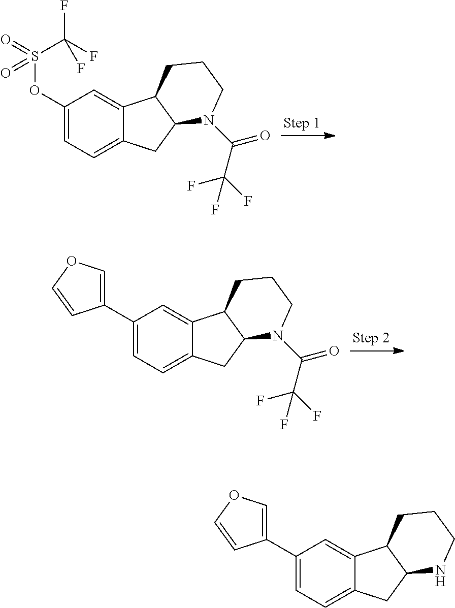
C1(OS(=O)(C(F)(F)F)=O)=CC=C2C(=C1)C1C(C2)N(C(=O)C(F)(F)F)CCC1.C1(C2=COC=C2)=CC=C2C(=C1)C1C(C2)N(C(=O)C(F)(F)F)CCC1.C1(C2=COC=C2)=CC=C2C(=C1)C1C(C2)NCCC1
